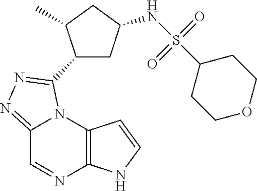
C12=C(N3C(=NN=C3C3CC(NS(C4CCOCC4)(=O)=O)CC3C)C=N1)C=CN2
